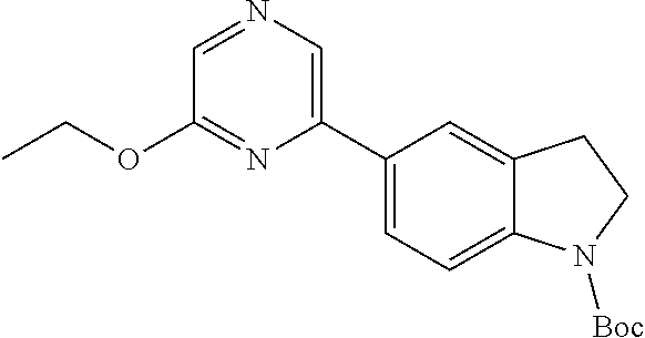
C1(C2=CN=CC(OCC)=N2)=CC=C2C(=C1)CCN2[Boc]
